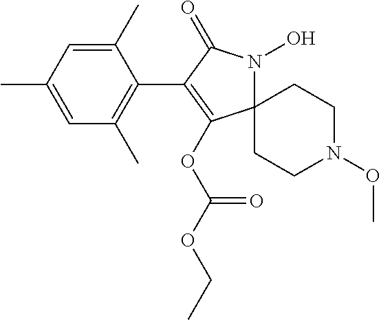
C1(C2=C(OC(OCC)=O)C3(N(O)C2=O)CCN(OC)CC3)=C(C)C=C(C)C=C1C
